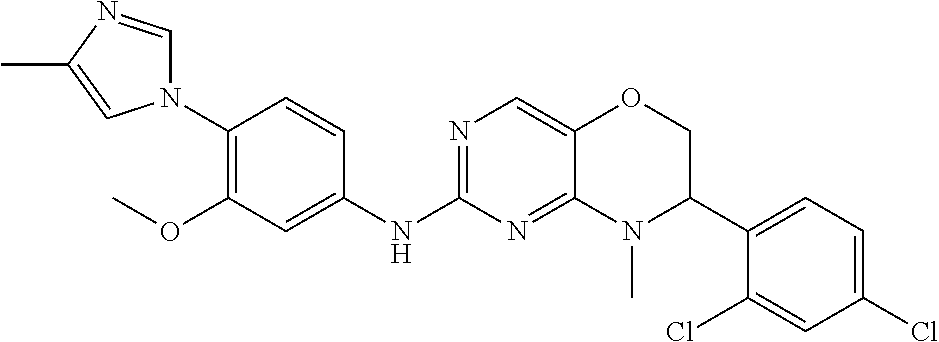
N1(C2=C(OC)C=C(NC3=NC=C4C(=N3)N(C)C(C3=CC=C(Cl)C=C3Cl)CO4)C=C2)C=NC(C)=C1
